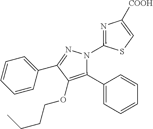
C1=CC=C(C2=NN(C3=NC([COOH])=CS3)C(C3=CC=CC=C3)=C2OCCCC)C=C1
